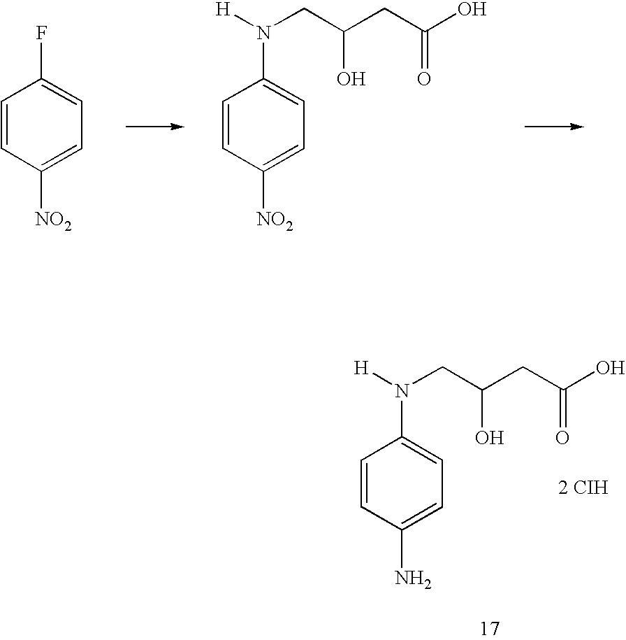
C1=CC([NO2])=CC=C1F.C1=CC([NO2])=CC=C1N([H])CC(O)CC(O)=O.C1=CC(N)=CC=C1N([H])CC(O)CC(O)=O.[2 CIH]
